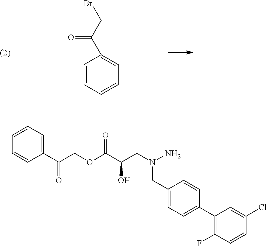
C1=CC=CC=C1C(=O)CBr.C1(CN(CC(C(OCC(C2=CC=CC=C2)=O)=O)O)N)=CC=C(C2=C(F)C=CC(Cl)=C2)C=C1
